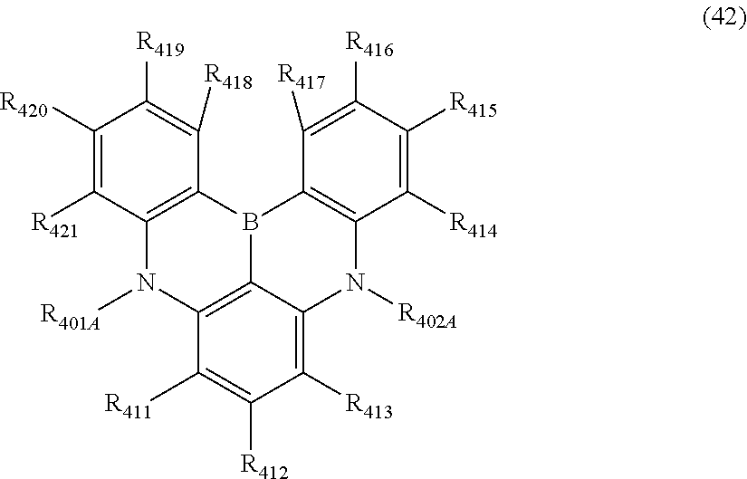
C1([R421])=C([R420])C([R419])=C([R418])C2=C1N([R401A])C1=C3B2C2=C(C([R414])=C([R415])C([R416])=C2[R417])N([R402A])C3=C([R413])C([R412])=C1[R411]
